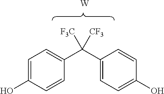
C1=C(O)C=CC(C(C2=CC=C(O)C=C2)([CF3])[F3C])=C1.[W]
